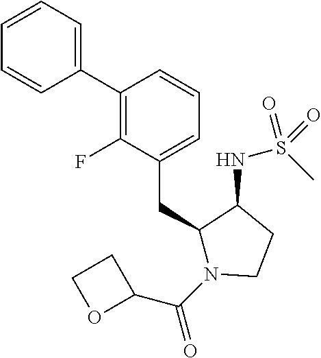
C1(C2=C(F)C(CC3N(C(C4CCO4)=O)CCC3NS(C)(=O)=O)=CC=C2)=CC=CC=C1
